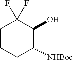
C1CCC([NHBoc])C(O)C1(F)F
